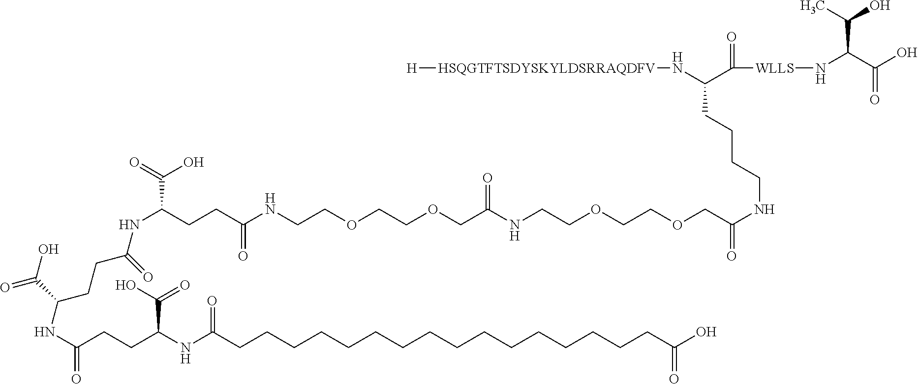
[H][HSQGTFTSDYSKYLDSRRAQDFV]NC(C([WLLS]NC(C(O)=O)C(O)C)=O)CCCCNC(COCCOCCNC(COCCOCCNC(CCC(NC(CCC(NC(CCC(NC(CCCCCCCCCCCCCCCCC(O)=O)=O)C(O)=O)=O)C(O)=O)=O)C(=O)O)=O)=O)=O
